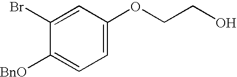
C1([BnO])=CC=C(OCCO)C=C1Br
